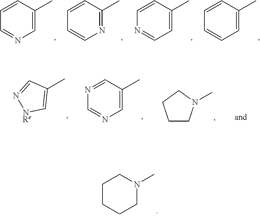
C1N(C)CCCC1.C1=C(C)C=CC=N1.N1=C(C)C=CC=C1.C1=C(C)C=CN=C1.C1=C(C)C=CC=C1.C1=C(C)C=NC=N1.C1(C)=C[NRe]N=C1.C1CN(C)CC1
